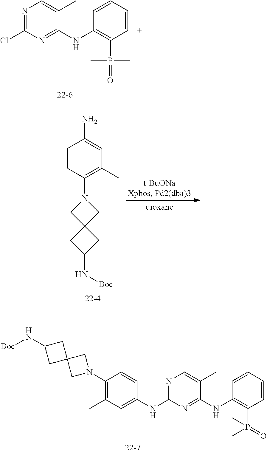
C1C2(CN(C3=C(C)C=C(NC4=NC=C(C)C(NC5=C(P(C)(=O)C)C=CC=C5)=N4)C=C3)C2)CC1N[Boc].C1(Cl)=NC=C(C)C(NC2=C(P(=O)(C)C)C=CC=C2)=N1.C1=CC(N2CC3(C2)CC(N[Boc])C3)=C(C)C=C1N
